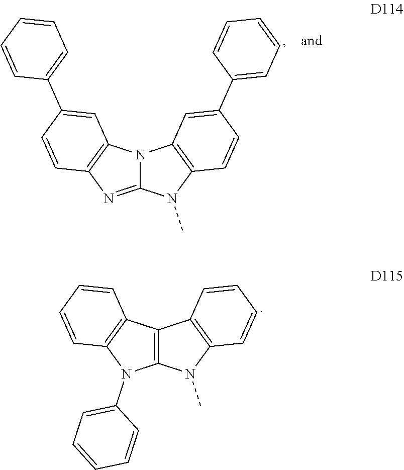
C12=NC3=C(N1C1=C(N2C)C=CC(C2=CC=CC=C2)=C1)C=C(C1=CC=CC=C1)C=C3.C12=C(C3=C(N1C1=CC=CC=C1)C=CC=C3)C1=C(N2C)C=CC=C1
